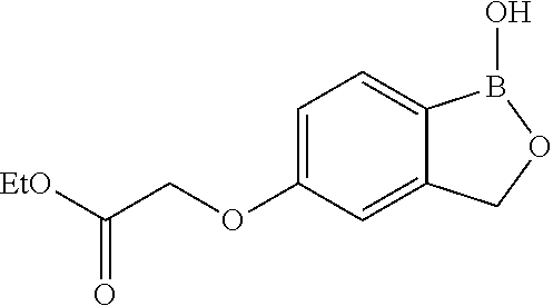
[EtO]C(COC1=CC=C2C(=C1)COB2O)=O
